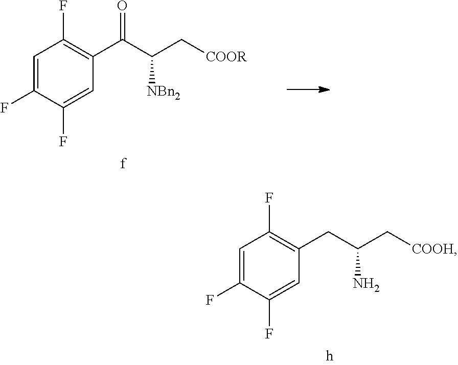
C1=C(F)C(F)=CC(CC(C[COOH])N)=C1F.C1=C(F)C(F)=CC(C(C(C[COOR])[NBn2])=O)=C1F
